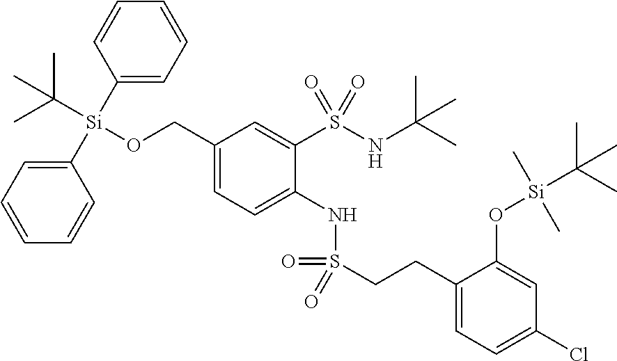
C1(CO[Si](C(C)(C)C)(C2=CC=CC=C2)C2=CC=CC=C2)=CC=C(NS(=O)(=O)CCC2=CC=C(Cl)C=C2O[Si](C(C)(C)C)(C)C)C(S(NC(C)(C)C)(=O)=O)=C1
